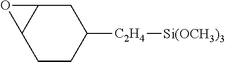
C1([C2H4][Si(OCH3)3])CC2C(CC1)O2
